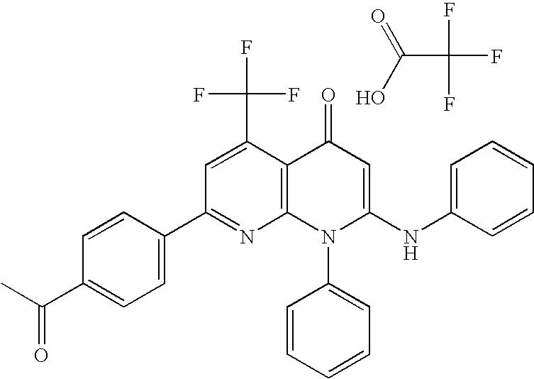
OC(C(F)(F)F)=O.C1(C2=CC=C(C(C)=O)C=C2)=NC2=C(C(C(F)(F)F)=C1)C(=O)C=C(NC1=CC=CC=C1)N2C1=CC=CC=C1
